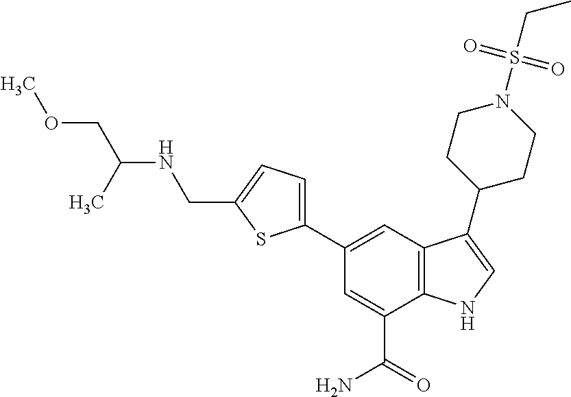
C1(C2=CC=C(CNC(COC)C)S2)=CC2=C(C(C(=O)N)=C1)NC=C2C1CCN(S(CC)(=O)=O)CC1
